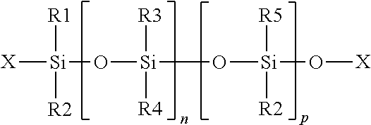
[X][Si](O[Si](O[Si](O[X])([R5])[R2])([R3])[R4])([R1])[R2]
